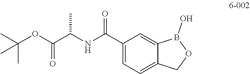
C1(C(NC(C(OC(C)(C)C)=O)C)=O)=CC=C2C(=C1)B(O)OC2
